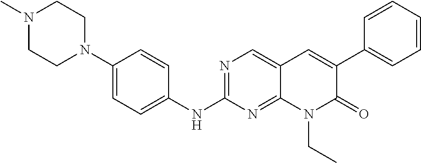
N1(C)CCN(C2=CC=C(NC3=NC=C4C(=N3)N(CC)C(=O)C(C3=CC=CC=C3)=C4)C=C2)CC1
